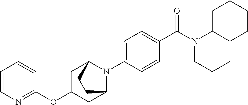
C1=CN=C(OC2CC3N(C4=CC=C(C(N5CCCC6C5CCCC6)=O)C=C4)C(C2)CC3)C=C1
